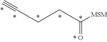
C(CCC([MSM])=O)#C
